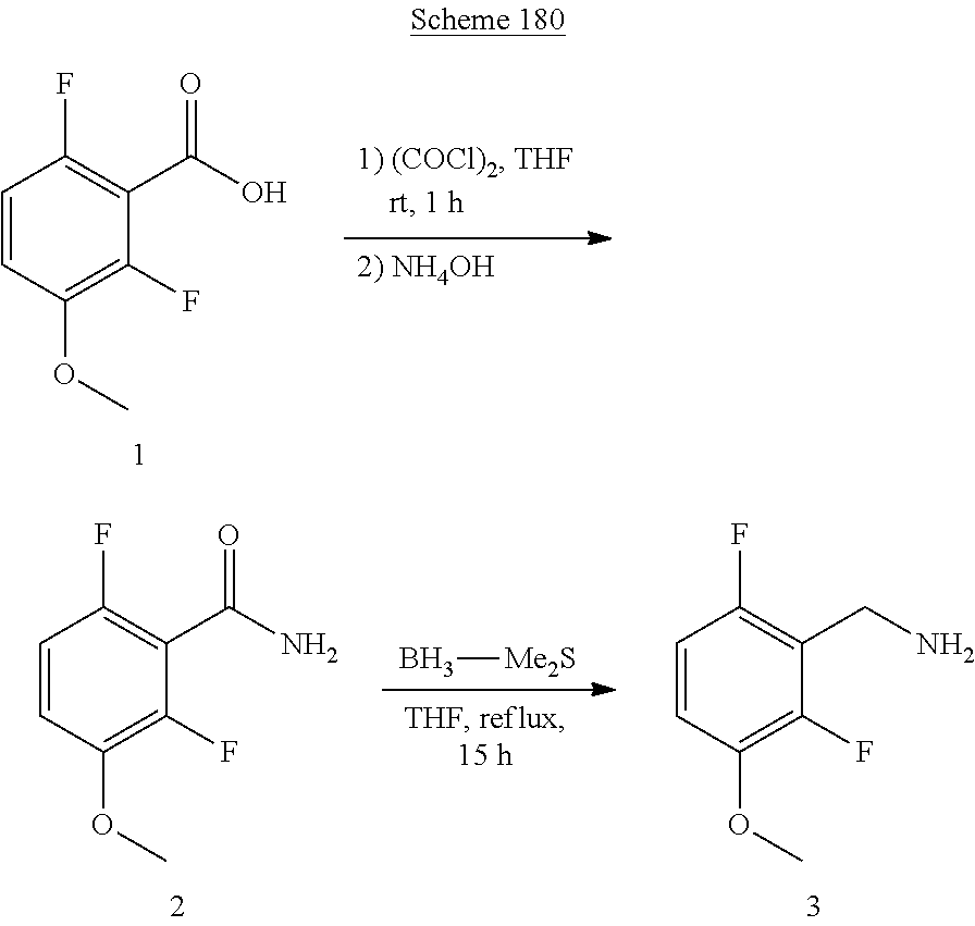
C1=CC(OC)=C(F)C(C(O)=O)=C1F.C1=CC(OC)=C(F)C(C(N)=O)=C1F.B[Me2S].C1=CC(OC)=C(F)C(CN)=C1F
